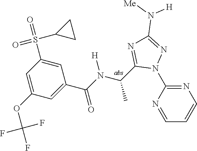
C1=NC(N2N=C(N([Me])[H])N=C2C(C)N([H])C(=O)C2=CC(OC(F)(F)F)=CC(S(=O)(C3CC3)=O)=C2)=NC=C1
